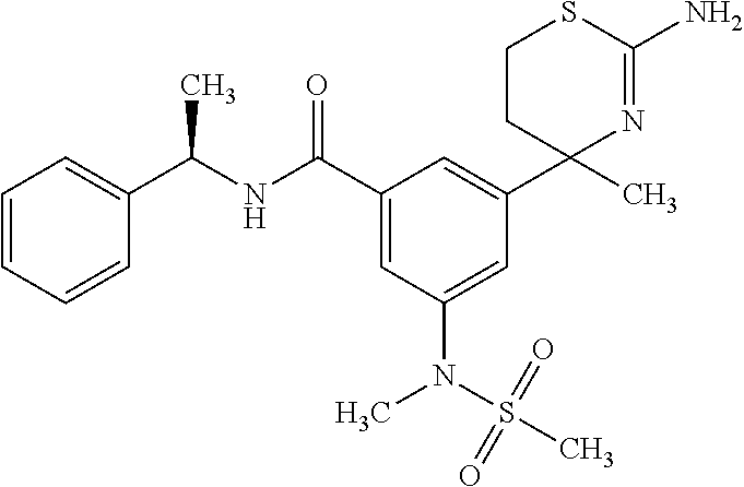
C1=CC=CC(C(NC(C2=CC(N(C)S(C)(=O)=O)=CC(C3(C)N=C(N)SCC3)=C2)=O)C)=C1
